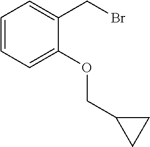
C1=CC=C(OCC2CC2)C(CBr)=C1
